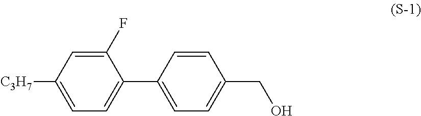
[C3H7]C1=CC=C(C2=CC=C(CO)C=C2)C(F)=C1
